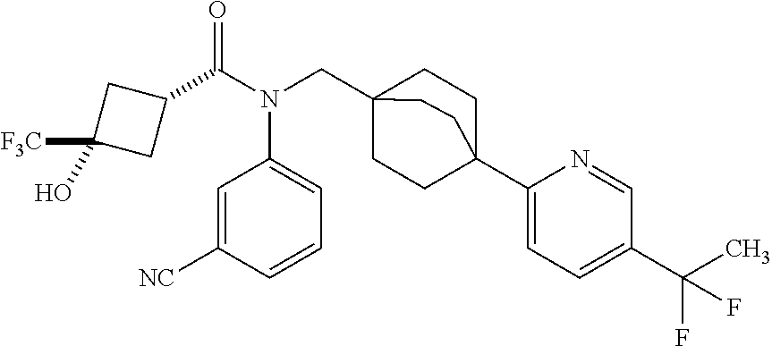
C1(C(N(CC23CCC(C4=CC=C(C(C)(F)F)C=N4)(CC2)CC3)C2=CC=CC([NC])=C2)=O)CC(O)([F3C])C1
